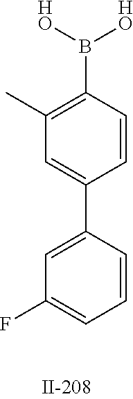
C1(C)=C(B([HO])[HO])C=CC(C2=CC(F)=CC=C2)=C1
